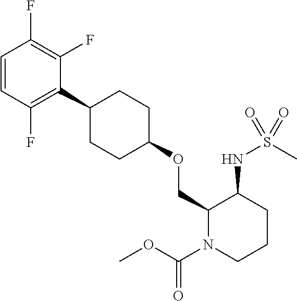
C1(OCC2N(C(OC)=O)CCCC2NS(=O)(C)=O)CCC(C2=C(F)C=CC(F)=C2F)CC1
